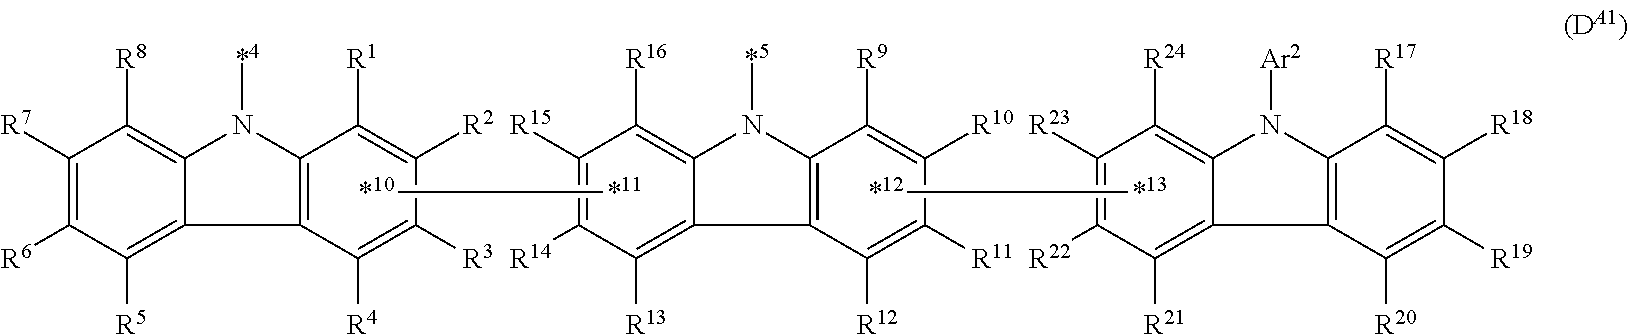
C1([R7])=C([R6])C([R5])=C2C(=C1[R8])N([*4])C1=C2C([R4])=C([R3])C([R2])=C1[R1].[*10][*11].C1([R15])=C([R14])C([R13])=C2C(=C1[R16])N([*5])C1=C2C([R12])=C([R11])C([R10])=C1[R9].[*12][*13].C1([R23])=C([R22])C([R21])=C2C(=C1[R24])N([Ar2])C1=C2C([R20])=C([R19])C([R18])=C1[R17]
